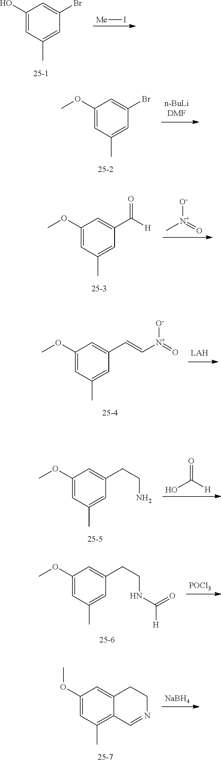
C1(O)=CC(C)=CC(Br)=C1.[Me]I.C1(OC)=CC(C)=CC(Br)=C1.[O-][N+](=O)C.C1(OC)=CC(C)=CC(C([H])=O)=C1.C1(OC)=CC(C)=CC(C=C[N+](=O)[O-])=C1.O=C([H])O.C1(OC)=CC(C)=CC(CCN)=C1.C1(OC)=CC(C)=CC(CCNC([H])=O)=C1.[POCl3].[NaBH4].C1(OC)=CC(C)=C2C(=C1)CCN=C2
